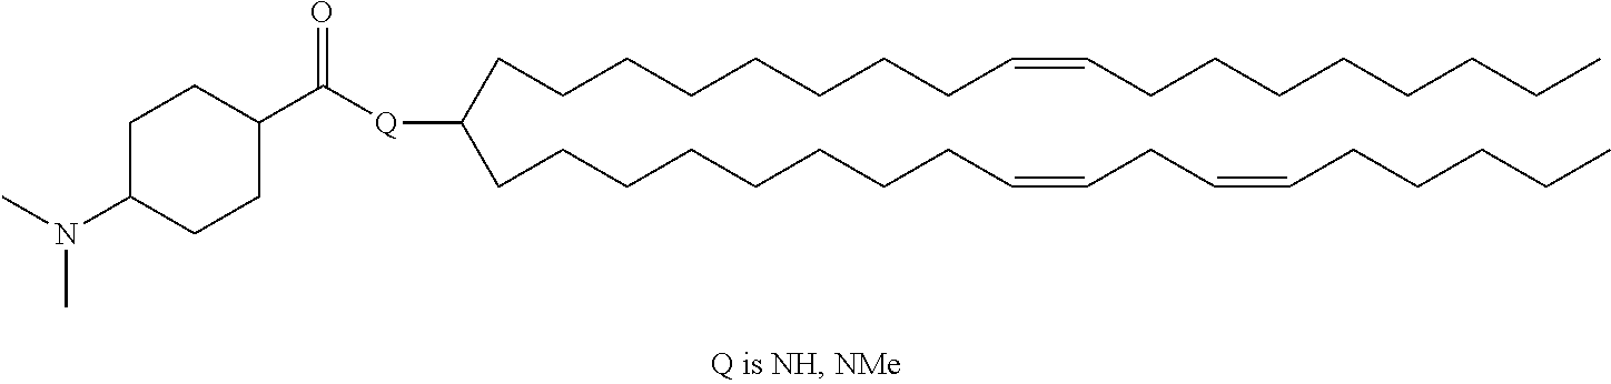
C(CCCCCCC=CCCCCCCCC)CC(CCCCCCCCC=CCC=CCCCCC)[Q]C(C1CCC(N(C)C)CC1)=O
